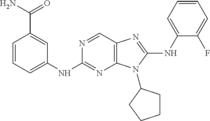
C1(NC2=CC=CC(C(=O)N)=C2)=NC2=C(C=N1)N=C(NC1=CC=CC=C1F)N2C1CCCC1
